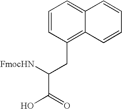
[FmocHN]C(CC1=C2C(=CC=C1)C=CC=C2)C(=O)O
